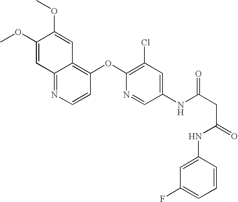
C12=NC=CC(OC3=C(Cl)C=C(NC(CC(=O)NC4=CC(F)=CC=C4)=O)C=N3)=C1C=C(OC)C(OC)=C2
